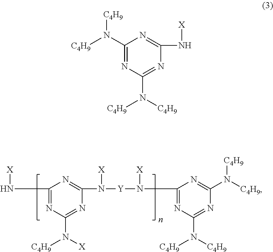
C1(N[X])=NC(N([C4H9])[X])=NC(N([X])[Y]N(C2=NC(N([C4H9])[C4H9])=NC(N([C4H9])[C4H9])=N2)[X])=N1.C1(N([C4H9])[C4H9])=NC(N([C4H9])[C4H9])=NC(N[X])=N1
